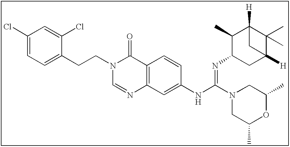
C1(Cl)=CC=C(CCN2C=NC3=C(C2=O)C=CC(NC(=NC2CC4([H])C(C)(C)C([H])(C2C)C4)N2CC(C)OC(C)C2)=C3)C(Cl)=C1
